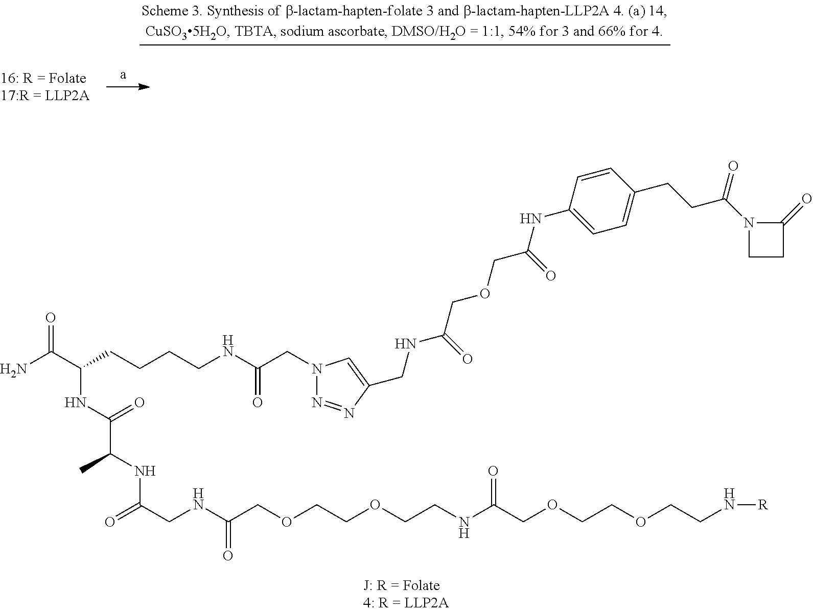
C(N)(C(CCCCNC(CN1N=NC(CNC(COCC(=O)NC2=CC=C(CCC(=O)N3CCC3=O)C=C2)=O)=C1)=O)NC(C(C)NC(CNC(COCCOCCNC(COCCOCCN[R])=O)=O)=O)=O)=O
